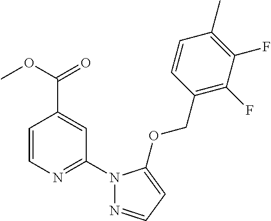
C1=CN=C(N2N=CC=C2OCC2=C(F)C(F)=C(C)C=C2)C=C1C(=O)OC
